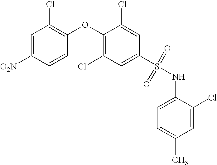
C1(S(NC2=CC=C(C)C=C2Cl)(=O)=O)=CC(Cl)=C(OC2=C(Cl)C=C([O2N])C=C2)C(Cl)=C1
